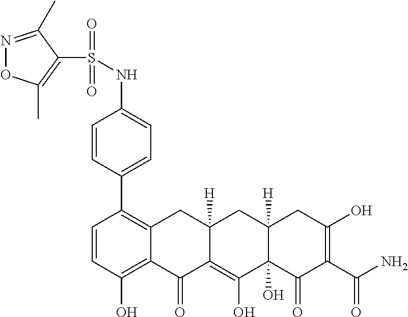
C1=CC(O)=C2C(=C1C1=CC=C(NS(C3=C(C)ON=C3C)(=O)=O)C=C1)CC1([H])C(=C(O)C3(O)C([H])(C1)CC(O)=C(C(N)=O)C3=O)C2=O
